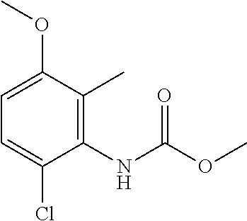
C1=C(Cl)C(NC(=O)OC)=C(C)C(OC)=C1
